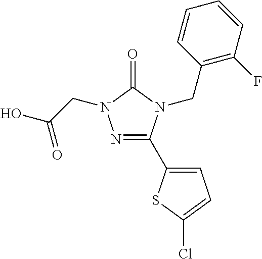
N1=C(C2=CC=C(Cl)S2)N(CC2=C(F)C=CC=C2)C(=O)N1CC(O)=O
